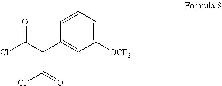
C1=CC=C([OCF3])C=C1C(C(=O)Cl)C(Cl)=O
